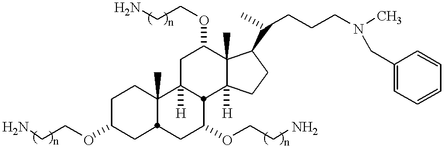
C1C(OCCN)CC2C(C)(C1)C1([H])CC(OCCN)C3(C)C([H])(CCC3C(C)CCCN(CC3=CC=CC=C3)C)C1C(OCCN)C2
